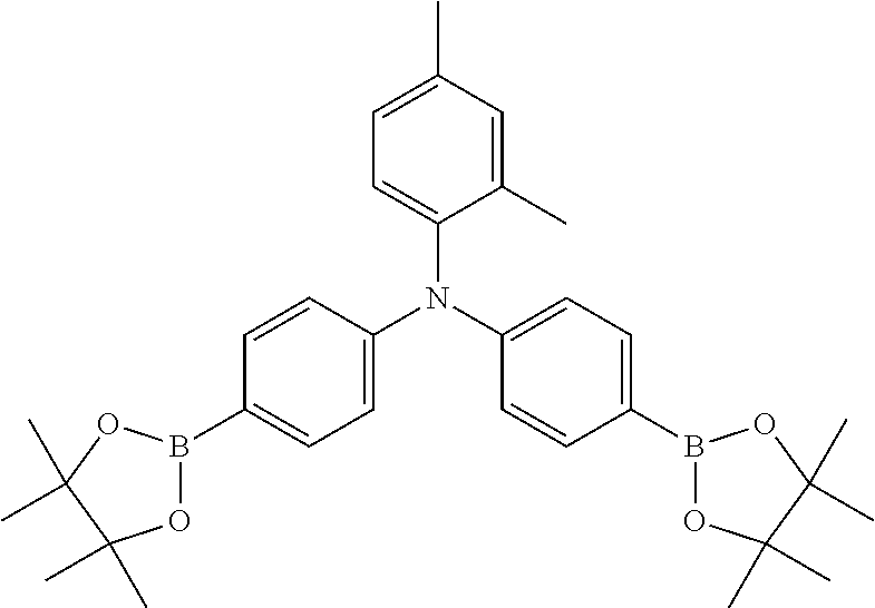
C1(C)=CC(C)=CC=C1N(C1=CC=C(B2OC(C)(C)C(C)(C)O2)C=C1)C1=CC=C(B2OC(C)(C)C(C)(C)O2)C=C1
